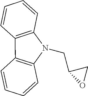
C1=CC=CC2=C1N(CC1OC1)C1=C2C=CC=C1
